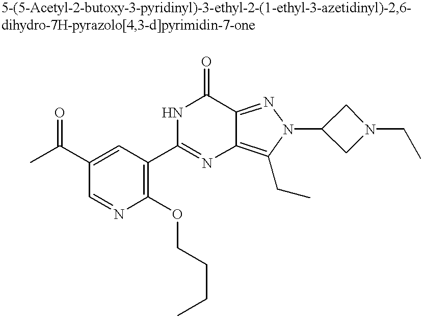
C1=NC(OCCCC)=C(C2=NC3=C(CC)N(C4CN(CC)C4)N=C3C(=O)N2)C=C1C(C)=O
